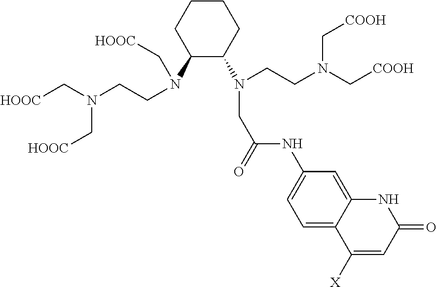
C1(N(CCN(C[HOOC])C[HOOC])C[HOOC])C(N(CCN(C[COOH])C[COOH])CC(NC2=CC=C3C(=C2)NC(=O)C=C3[X])=O)CCCC1
